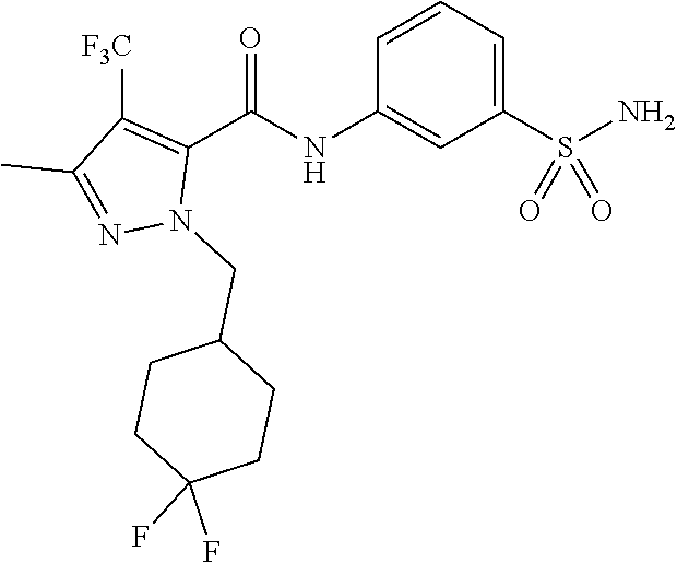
C1=CC=C(S(N)(=O)=O)C=C1NC(C1=C([F3C])C(C)=NN1CC1CCC(F)(F)CC1)=O
